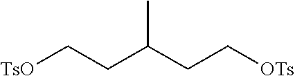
[TsO]CCC(CC[OTs])C
